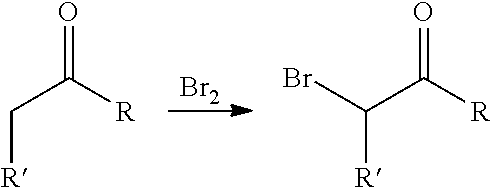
[Br2].C(C([R])=O)[R].C(C([R])=O)([R])Br
